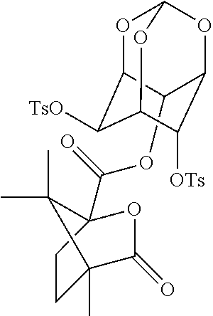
C1(OC(=O)C23OC(=O)C(C)(CC2)C3(C)C)C2OC3OC1C([OTs])C(O3)C2[TsO]
